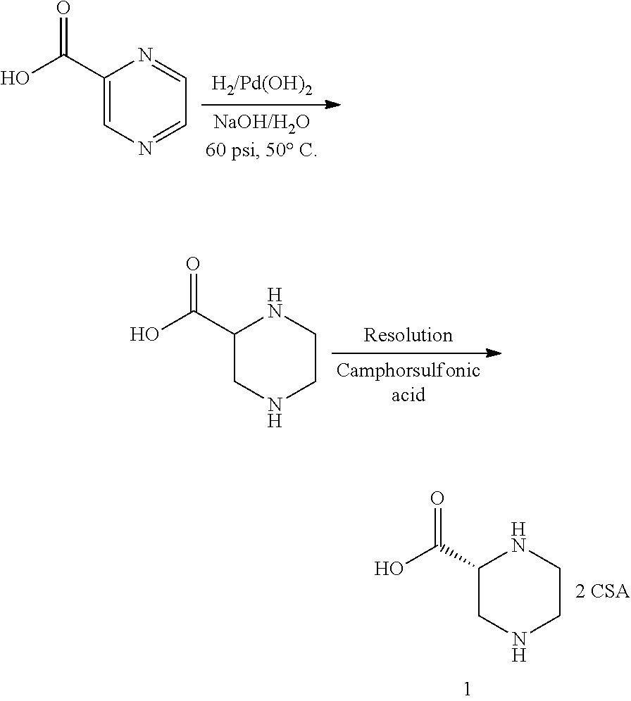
C1(C(O)=O)=CN=CC=N1.C1(C(O)=O)CNCCN1.C1(C(O)=O)CNCCN1
